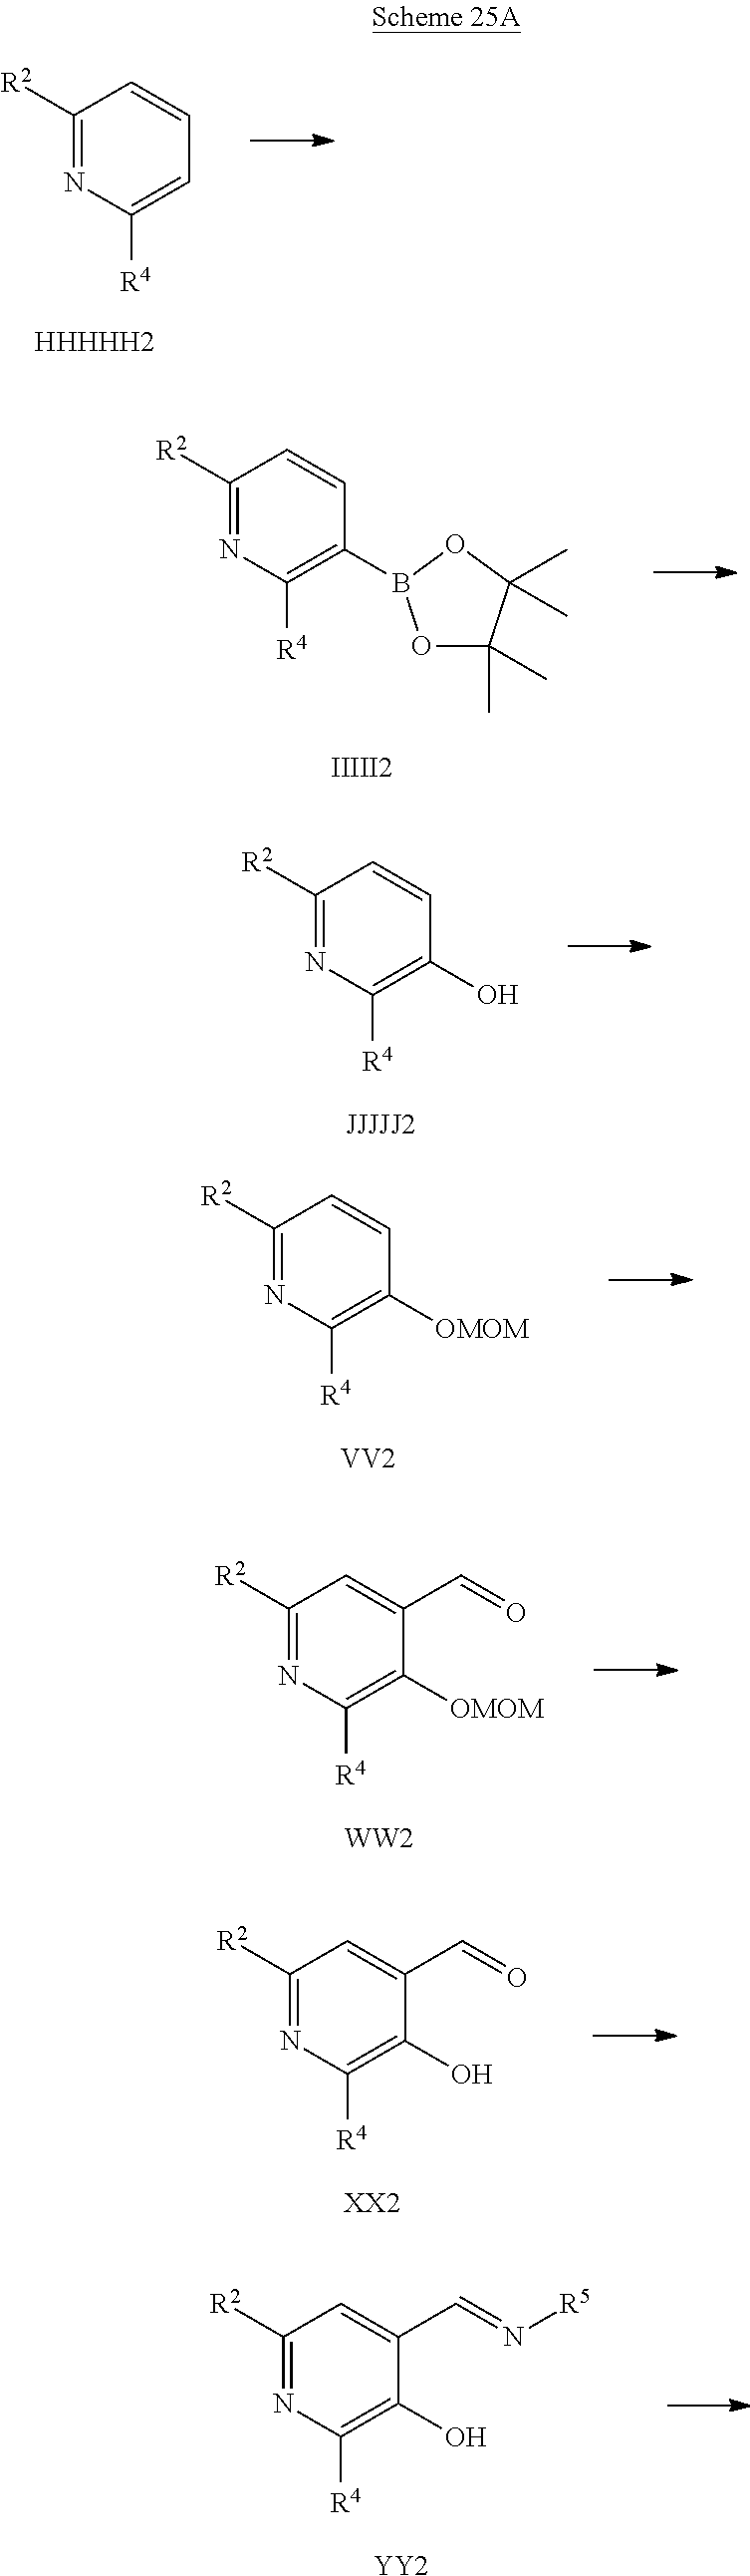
C1([R2])=NC([R4])=CC=C1.[HHHHH2].[IIIII2].C1([R2])=NC([R4])=C(B2OC(C)(C)C(C)(C)O2)C=C1.[JJJJJ2].C1([R2])=NC([R4])=C(O)C=C1.[VV2].C1([R2])=NC([R4])=C([OMOM])C=C1.[WW2].C1([R2])=NC([R4])=C([OMOM])C(C=O)=C1.[XX2].C1([R2])=NC([R4])=C(O)C(C=O)=C1.[YY2].C1([R2])=NC([R4])=C(O)C(C=N[R5])=C1
